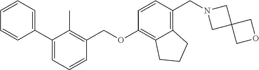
C1=CC=C(C2=CC=CC(COC3=C4C(=C(CN5CC6(C5)COC6)C=C3)CCC4)=C2C)C=C1
